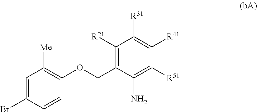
C1=C(Br)C=CC(OCC2=C([R21])C([R31])=C([R41])C([R51])=C2N)=C1[Me]
